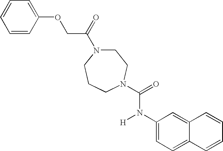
C(C(=O)N1CCN(C(=O)N(C2=CC=C3C(=C2)C=CC=C3)[H])CCC1)OC1=CC=CC=C1
